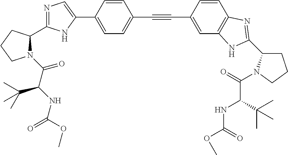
C1=C(C2=CN=C(C3N(C(C(C(C)(C)C)NC(=O)OC)=O)CCC3)N2)C=CC(C#CC2=CC3=C(C=C2)N=C(C2CCCN2C(=O)C(C(C)(C)C)NC(=O)OC)N3)=C1
